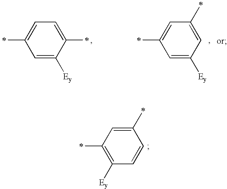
C1([Ey])=C(C)C=C(C)C=C1.C1=C([Ey])C(C)=CC=C1C.C1=C([Ey])C=C(C)C=C1C
